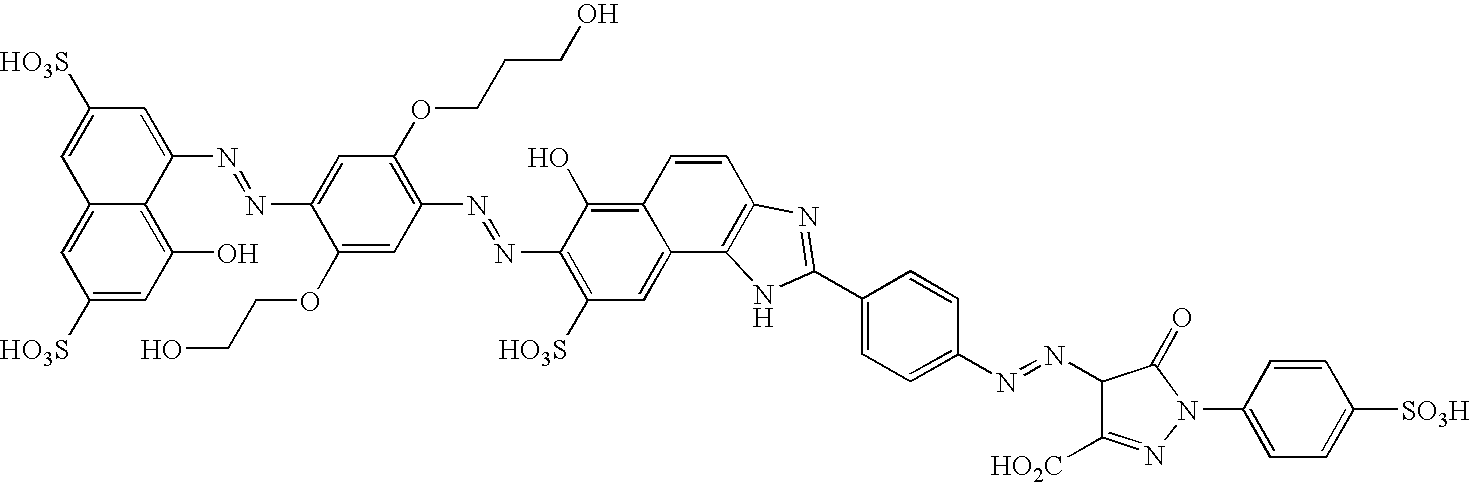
C12=C(O)C=C([HO3S])C=C1C=C([HO3S])C=C2N=NC1=CC(OCCCO)=C(N=NC2=C([HO3S])C=C3C(=C2O)C=CC2=C3NC(C3=CC=C(N=NC4C([HO2C])=NN(C5=CC=C([SO3H])C=C5)C4=O)C=C3)=N2)C=C1OCCO
